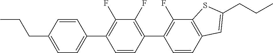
CCCC1=CC=C(C2=C(F)C(F)=C(C3=C(F)C4=C(C=C3)C=C(CCC)S4)C=C2)C=C1
